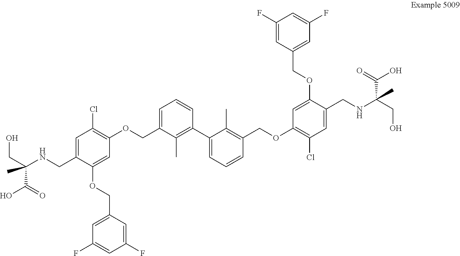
C(C(NCC1=CC(Cl)=C(OCC2=CC=CC(C3=CC=CC(COC4=C(Cl)C=C(CNC(CO)(C(O)=O)C)C(OCC5=CC(F)=CC(F)=C5)=C4)=C3C)=C2C)C=C1OCC1=CC(F)=CC(F)=C1)(C(O)=O)C)O
